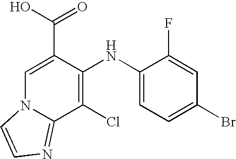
C1=C(C(O)=O)C(NC2=CC=C(Br)C=C2F)=C(Cl)C2=NC=CN12
